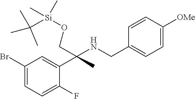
C1(Br)=CC=C(F)C(C(CO[Si](C(C)(C)C)(C)C)(NCC2=CC=C([OMe])C=C2)C)=C1
